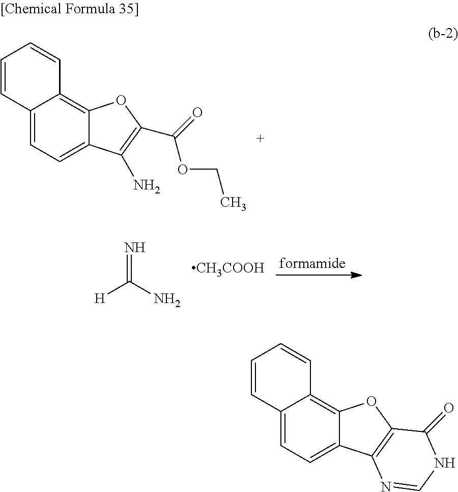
C12=CC=C3C(=C1C=CC=C2)OC(C(OCC)=O)=C3N.[H]C(N)=N.[CH3COOH].C12=CC=C3C(=C1C=CC=C2)OC1=C3N=CNC1=O
